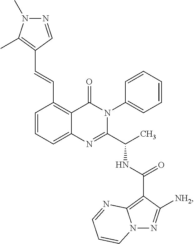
C1=CC=C2C(=C1C=CC1=C(C)N(C)N=C1)C(=O)N(C1=CC=CC=C1)C(C(C)NC(C1=C3N(N=C1[NH2])C=CC=N3)=O)=N2
